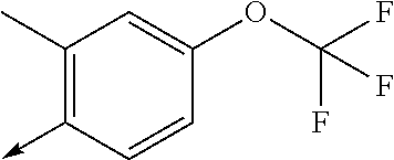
C1(C)=C(->C)C=CC(OC(F)(F)F)=C1
